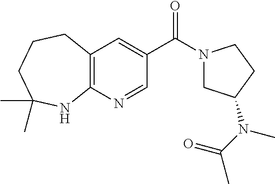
C(C1=CC2=C(N=C1)NC(C)(C)CCC2)(=O)N1CC(N(C)C(C)=O)CC1
